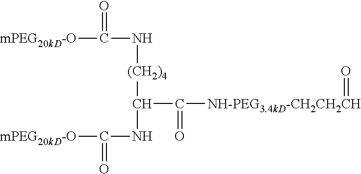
[mPEG20kD-O]C(N[(CH2)4]C(NC([mPEG20kD-O])=O)C(=O)[NH-PEG3.4kD-CH2CH2CH]=O)=O
